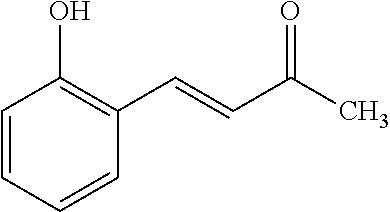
C1=CC=CC(C=CC(C)=O)=C1O
